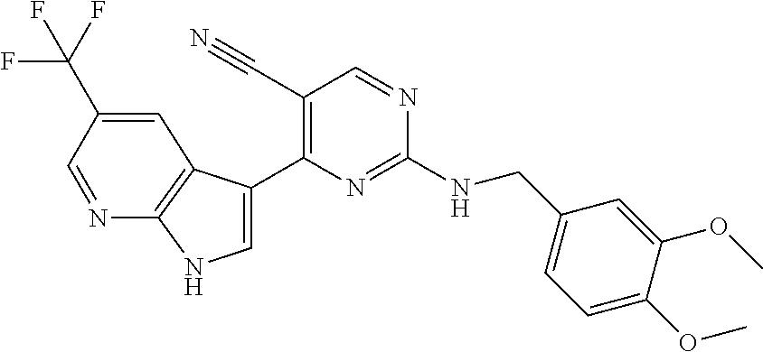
C(NC1=NC(C2=CNC3=C2C=C(C(F)(F)F)C=N3)=C(C#N)C=N1)C1=CC=C(OC)C(OC)=C1
